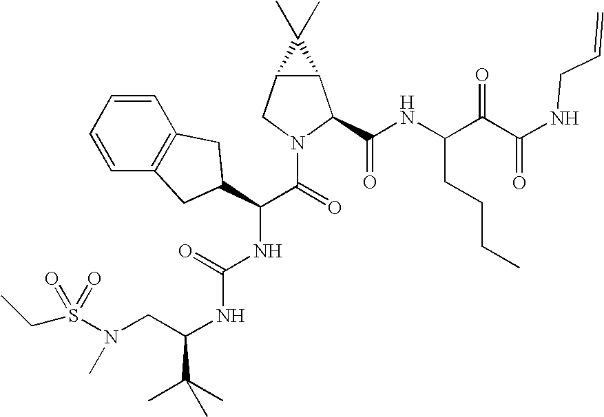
C(C)S(N(CC(NC(NC(C(=O)N1C(C(NC(C(C(NCC=C)=O)=O)CCCC)=O)C2C(C1)C2(C)C)C1CC2=C(C=CC=C2)C1)=O)C(C)(C)C)C)(=O)=O
